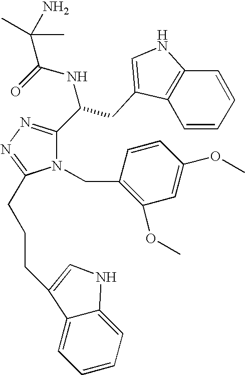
O=C(NC(C1=NN=C(CCCC2=CNC3=CC=CC=C32)N1CC1=C(OC)C=C(OC)C=C1)CC1=CNC2=C1C=CC=C2)C(C)(N)C
